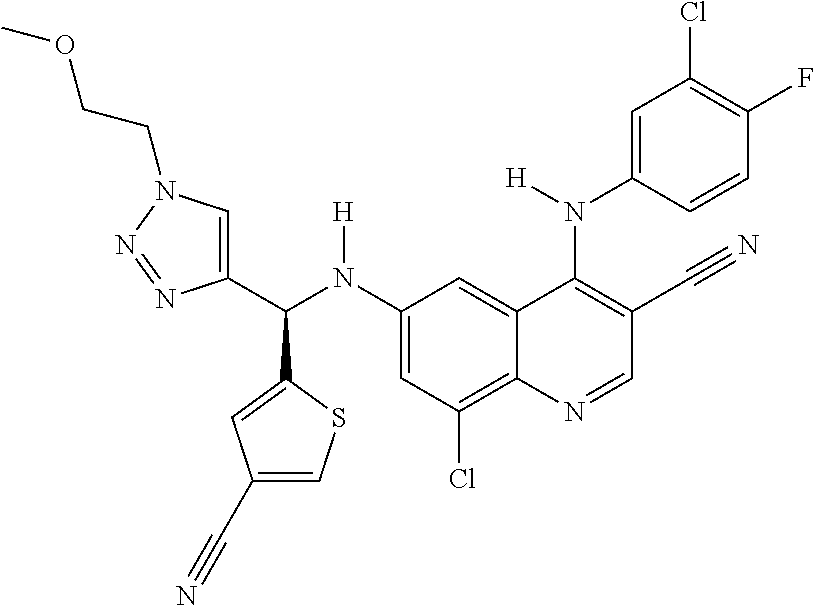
C1(N(C(C2=CN(CCOC)N=N2)C2=CC(C#N)=CS2)[H])=CC(Cl)=C2C(=C1)C(N(C1=CC(Cl)=C(F)C=C1)[H])=C(C#N)C=N2
